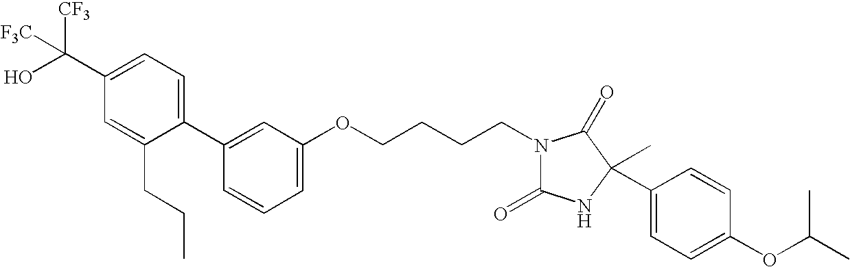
N1(CCCCOC2=CC=CC(C3=CC=C(C(O)([CF3])[F3C])C=C3CCC)=C2)C(=O)NC(C2=CC=C(OC(C)C)C=C2)(C)C1=O
